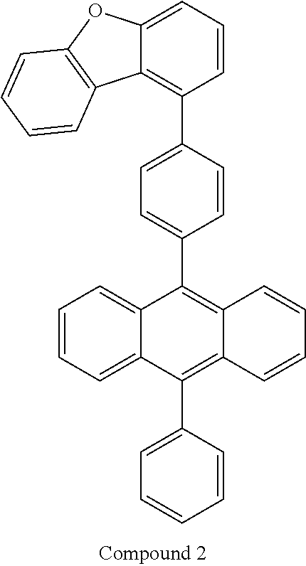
C12=CC=CC(C3=CC=C(C4=C5C(=C(C6=CC=CC=C6)C6=CC=CC=C46)C=CC=C5)C=C3)=C1C1=C(O2)C=CC=C1
